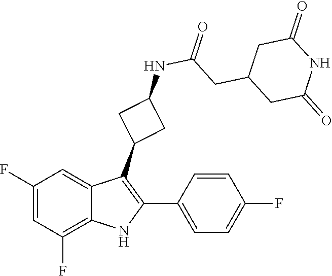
C1C(=O)NC(=O)CC1CC(NC1CC(C2=C(C3=CC=C(F)C=C3)NC3=C(F)C=C(F)C=C32)C1)=O
